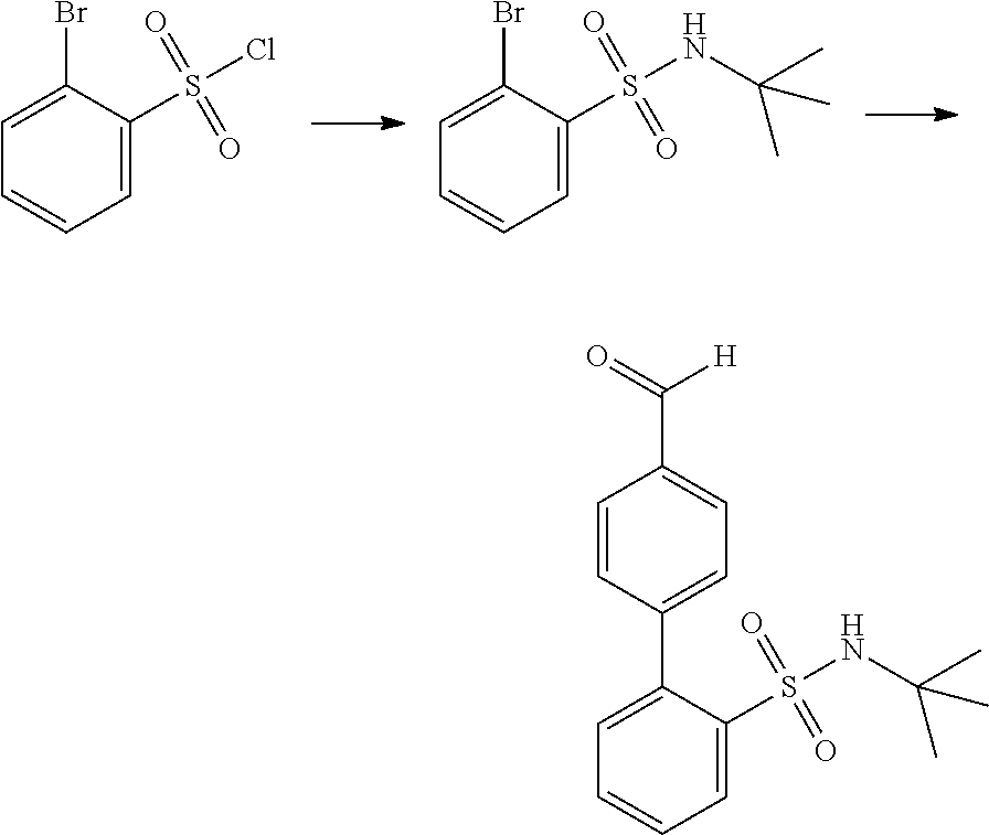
C1=C(S(=O)(=O)Cl)C(Br)=CC=C1.C1=C(S(=O)(=O)NC(C)(C)C)C(Br)=CC=C1.C1=C(S(=O)(=O)NC(C)(C)C)C(C2=CC=C(C(=O)[H])C=C2)=CC=C1
